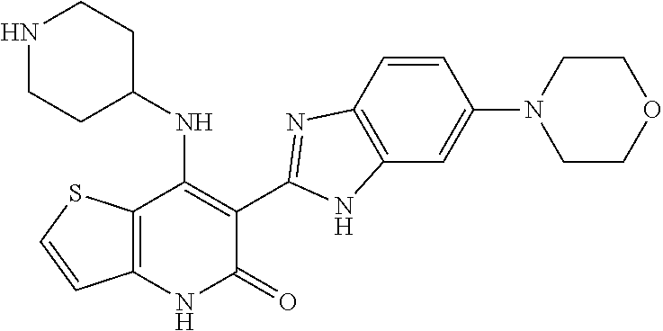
C1=CC2=C(C=C1N1CCOCC1)NC(C1=C(NC3CCNCC3)C3=C(NC1=O)C=CS3)=N2
